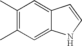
C1(C)=C(C)C=C2C(=C1)C=CN2
